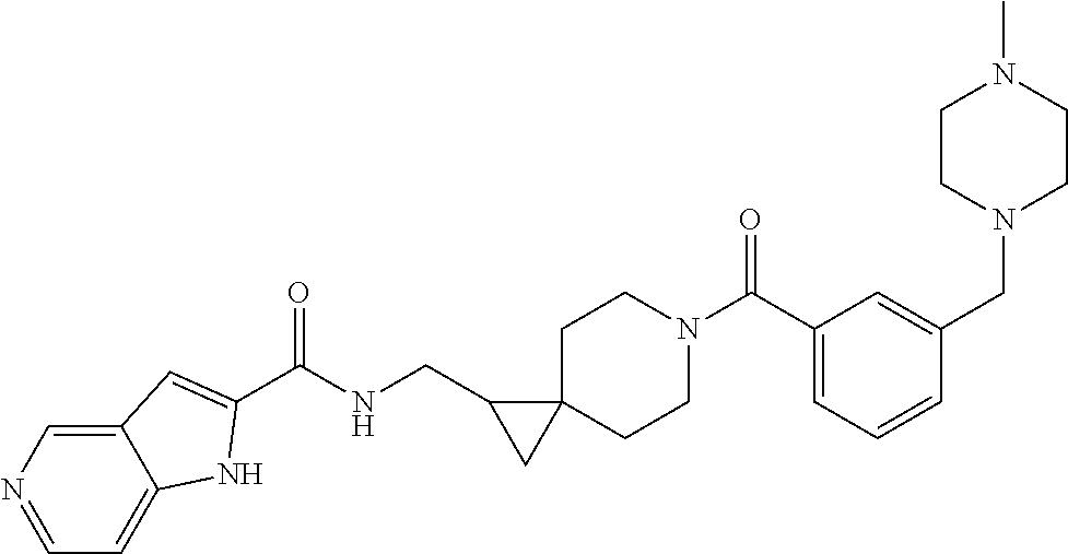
O=C(C1=CC=CC(CN2CCN(C)CC2)=C1)N1CCC2(CC1)C(CNC(=O)C1=CC3=CN=CC=C3N1)C2
